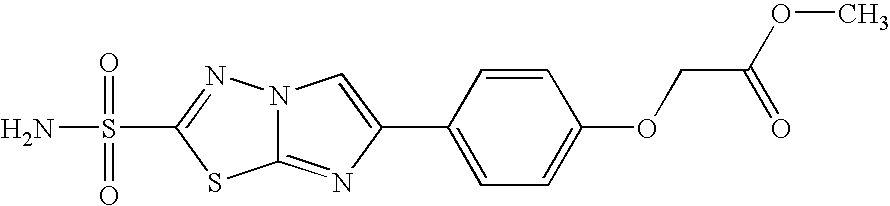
C12=NC(C3=CC=C(OCC(OC)=O)C=C3)=CN1N=C(S(=O)(=O)N)S2
